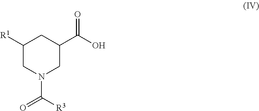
C1([R1])CN(C(=O)[R3])CC(C(O)=O)C1
